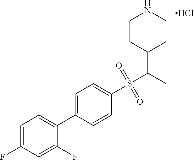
C1CC(C(C)S(C2=CC=C(C3=CC=C(F)C=C3F)C=C2)(=O)=O)CCN1.[HCI]
